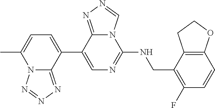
C1=C(C)N2C(=NN=N2)C(C2=CN=C(NCC3=C(F)C=CC4=C3CCO4)N3C2=NN=C3)=C1
